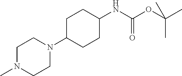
C1N(C)CCN(C2CCC(NC(OC(C)(C)C)=O)CC2)C1
